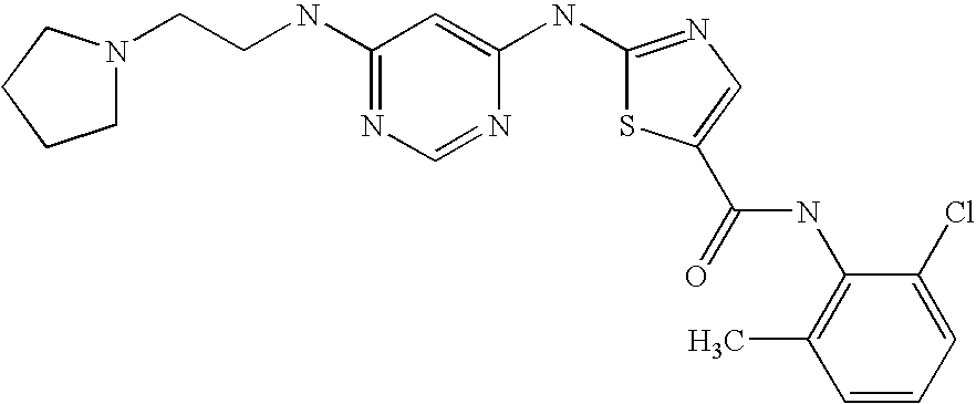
N1(CCNC2=NC=NC(NC3=NC=C(C(NC4=C(C)C=CC=C4Cl)=O)S3)=C2)CCCC1
